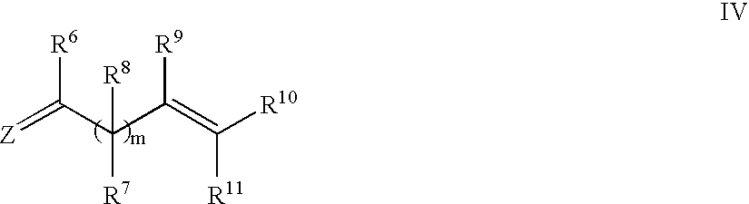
[Z]=C(C(C(=C([R10])[R11])[R9])([R8])[R7])[R6]
